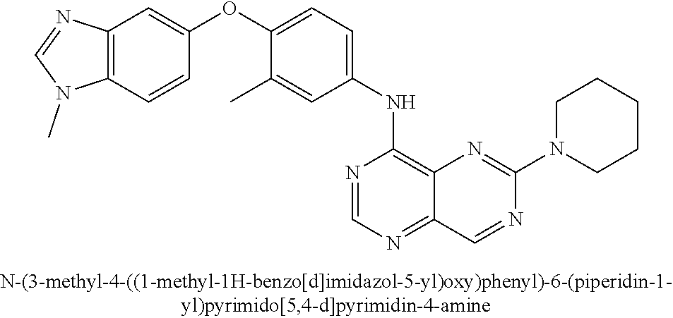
C12=C(C=CC(OC3=CC=C(NC4=C5C(=NC=N4)C=NC(N4CCCCC4)=N5)C=C3C)=C1)N(C)C=N2
